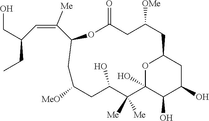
O1C2(O)C(O)C(O)CC1CC([OMe])CC(=O)OC(C(=CC(CC)CO)[Me])CC([MeO])CC(O)C2([Me])[Me]
